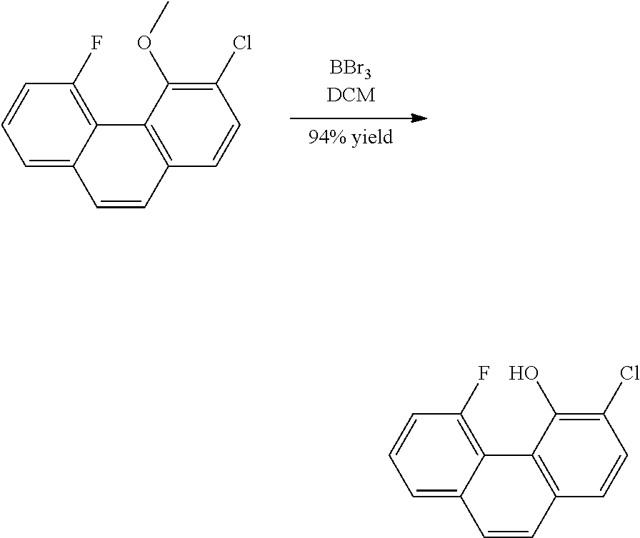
C1=C2C(=C(F)C=C1)C1=C(C=CC(Cl)=C1OC)C=C2.C1=C2C(=C(F)C=C1)C1=C(C=CC(Cl)=C1O)C=C2
